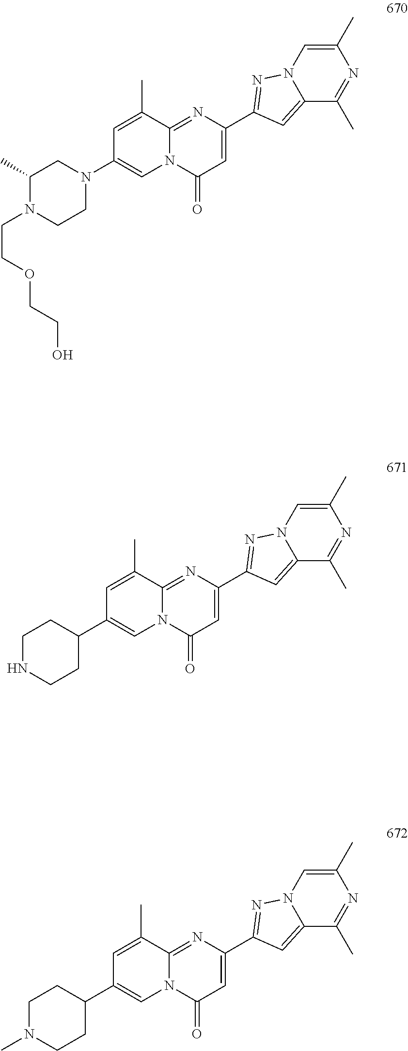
C1(C2=NN3C(=C2)C(C)=NC(C)=C3)=CC(=O)N2C(=N1)C(C)=CC(N1CC(C)N(CCOCCO)CC1)=C2.C1(C2=NN3C(=C2)C(C)=NC(C)=C3)=CC(=O)N2C(=N1)C(C)=CC(C1CCNCC1)=C2.C1(C2=NN3C(=C2)C(C)=NC(C)=C3)=CC(=O)N2C(=N1)C(C)=CC(C1CCN(C)CC1)=C2
